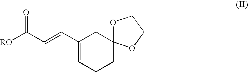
C1(C=CC([RO])=O)=CCCC2(C1)OCCO2
